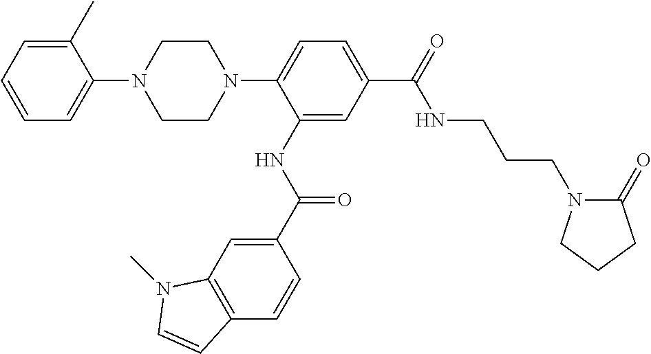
C1=CC=C(C)C(N2CCN(C3=CC=C(C(=O)NCCCN4C(=O)CCC4)C=C3NC(C3=CC4=C(C=C3)C=CN4C)=O)CC2)=C1
